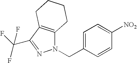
C1=C(CN2C3=C(C(C(F)(F)F)=N2)CCCC3)C=CC([NO2])=C1
